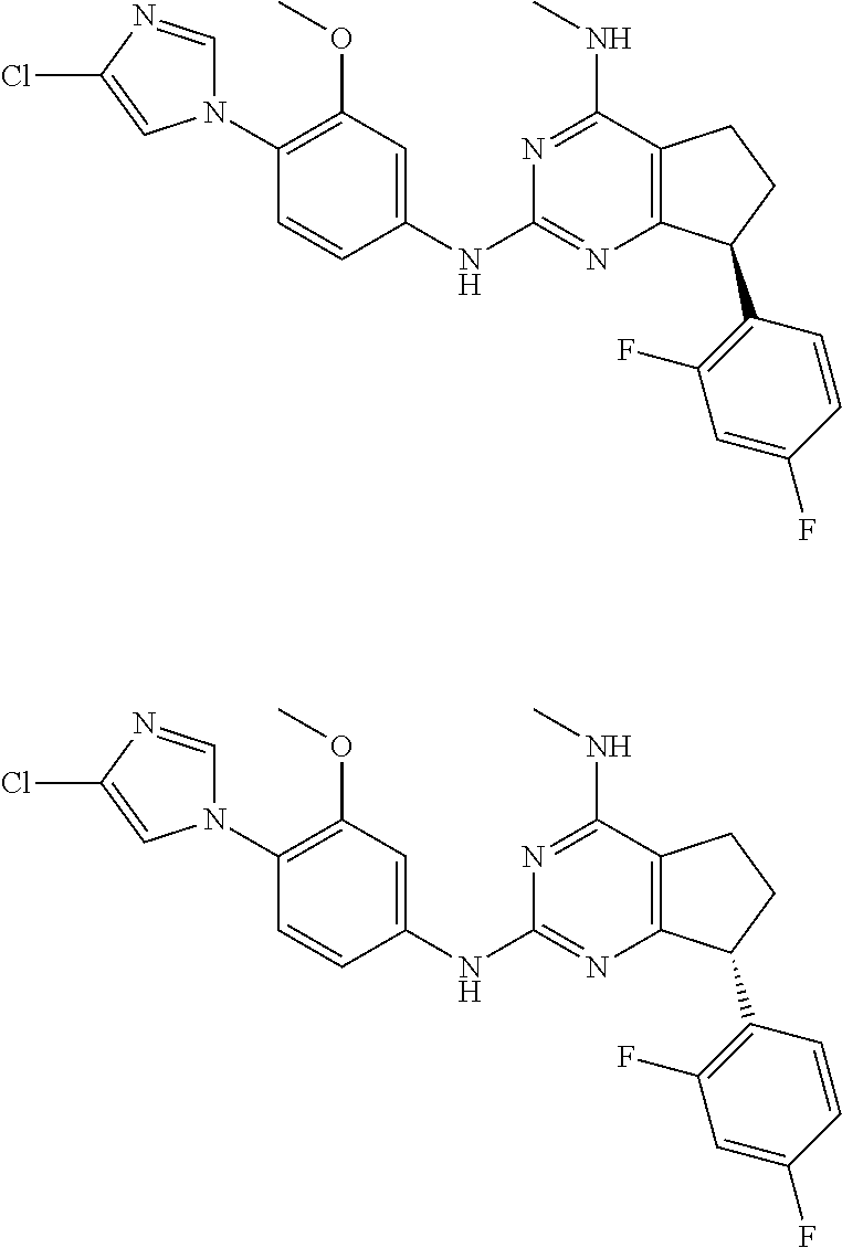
C1(N2C=NC(Cl)=C2)=C(OC)C=C(NC2=NC3=C(C(NC)=N2)CCC3C2=C(F)C=C(F)C=C2)C=C1.C1(N2C=NC(Cl)=C2)=C(OC)C=C(NC2=NC3=C(C(NC)=N2)CCC3C2=C(F)C=C(F)C=C2)C=C1
